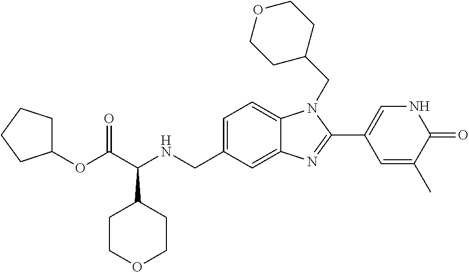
C1=C(CNC(C(OC2CCCC2)=O)C2CCOCC2)C=C2C(=C1)N(CC1CCOCC1)C(C1=CNC(=O)C(C)=C1)=N2
